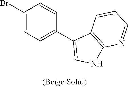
C1(Br)=CC=C(C2=CNC3=C2C=CC=N3)C=C1
